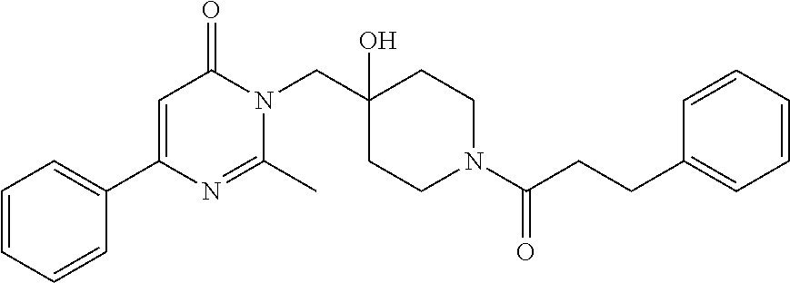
C1(C2=CC(=O)N(CC3(O)CCN(C(CCC4=CC=CC=C4)=O)CC3)C(C)=N2)=CC=CC=C1
